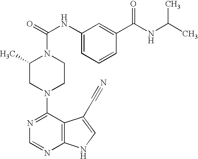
C1(C)CN(C2=NC=NC3=C2C(C#N)=CN3)CCN1C(=O)NC1=CC=CC(C(NC(C)C)=O)=C1
